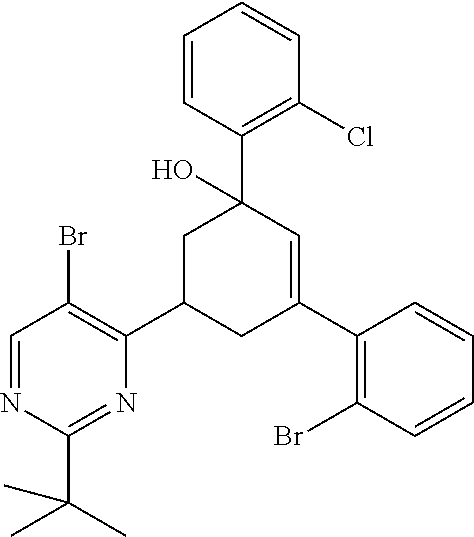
N1=CC(Br)=C(C2CC(C3=C(Br)C=CC=C3)=CC(C3=C(Cl)C=CC=C3)(O)C2)N=C1C(C)(C)C
